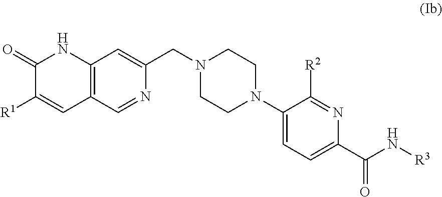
C12=C(C=C([R1])C(=O)N1)C=NC(CN1CCN(C3=CC=C(C(N[R3])=O)N=C3[R2])CC1)=C2
